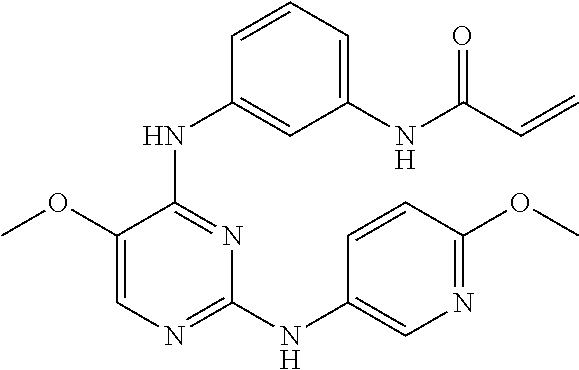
C1=C(OC)C(NC2=CC(NC(C=C)=O)=CC=C2)=NC(NC2=CN=C(OC)C=C2)=N1
